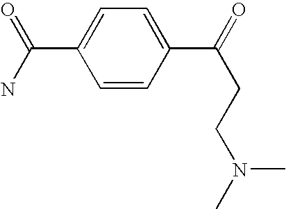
C1=CC(C(=O)CCN(C)C)=CC=C1C(N)=O
